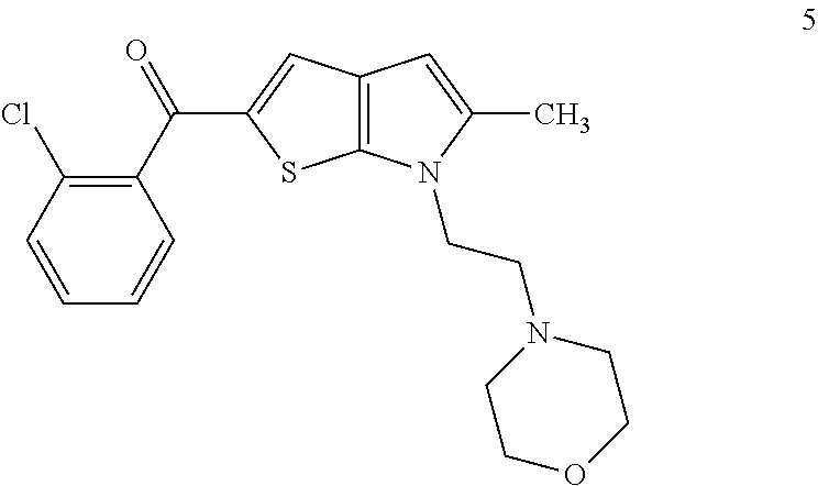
C1=CC=CC(C(=O)C2=CC3=C(S2)N(CCN2CCOCC2)C(C)=C3)=C1Cl
